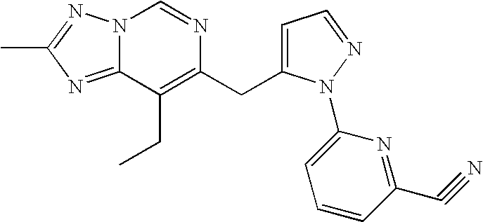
N12C(=NC(C)=N1)C(CC)=C(CC1=CC=NN1C1=CC=CC(C#N)=N1)N=C2
